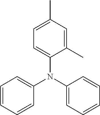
C1=CC=CC(N(C2=CC=CC=C2)C2=CC=C(C)C=C2C)=C1
